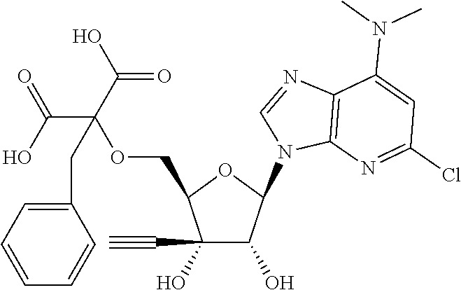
C1(C#C)(O)C(O)C(N2C=NC3=C2N=C(Cl)C=C3N(C)C)OC1COC(C(=O)O)(C(O)=O)CC1=CC=CC=C1
